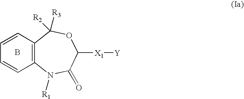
C1=CC2=C(C=C1)C([R3])([R2])OC([X1][Y])C(=O)N2[R1].B
